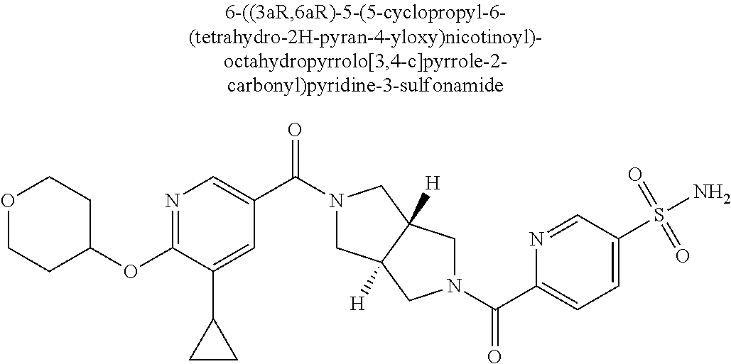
O1CCC(OC2=NC=C(C(N3CC4([H])C([H])(C3)CN(C(C3=CC=C(S(N)(=O)=O)C=N3)=O)C4)=O)C=C2C2CC2)CC1
